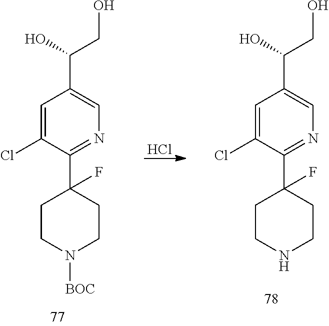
C1=C(Cl)C(C2(F)CCN([BOC])CC2)=NC=C1C(CO)O.Cl.C1=C(Cl)C(C2(F)CCNCC2)=NC=C1C(CO)O
